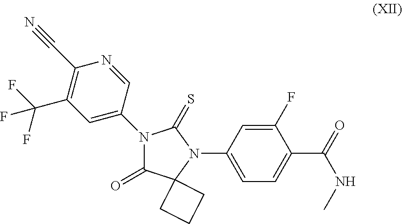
C1(C#N)=C(C(F)(F)F)C=C(N2C(=O)C3(N(C4=CC=C(C(=O)NC)C(F)=C4)C2=S)CCC3)C=N1
